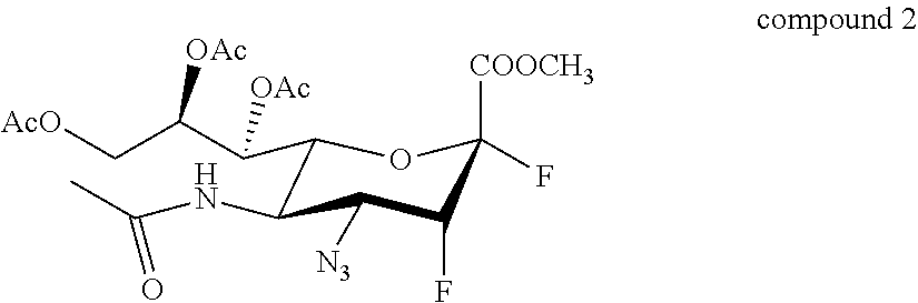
C1(C(C(C[AcO])[OAc])[OAc])C(NC(=O)C)C([N3])C(F)C([COOCH3])(F)O1
